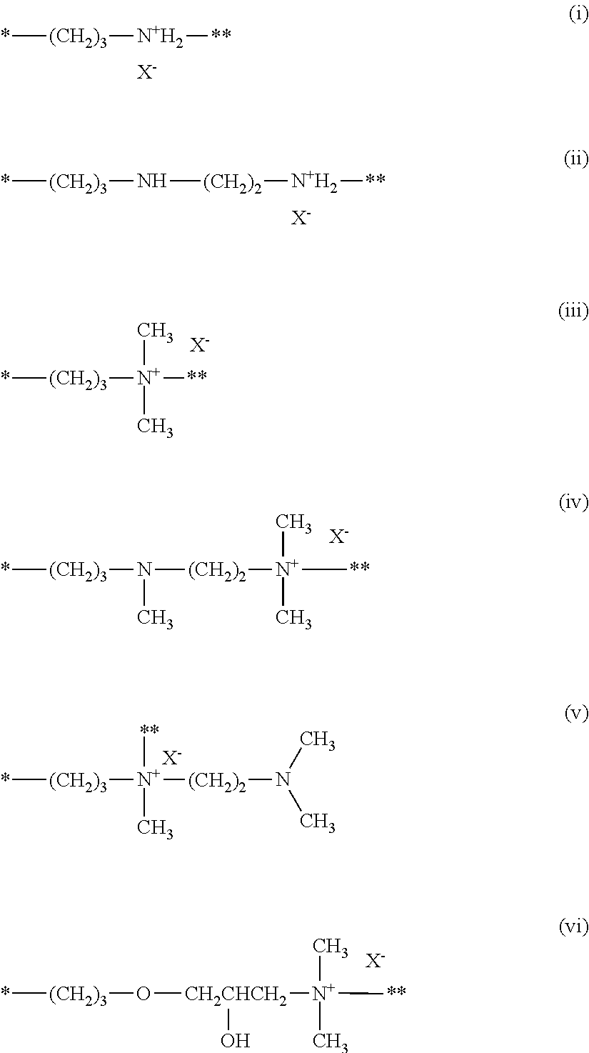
*[(CH2)3][N+H2][**].[X-].*[(CH2)3]N[(CH2)2][N+H2][**].[X-].*[(CH2)3][N+](C)(C)[**].[X-].*[(CH2)3]N([(CH2)2][N+]([**])(C)C)C.[X-].*[(CH2)3][N+]([(CH2)2]N(C)C)(C)[**].[X-].*[(CH2)3]O[CH2CHCH2](O)[N+]([**])(C)C.[X-]
